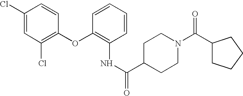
C1(Cl)=CC(Cl)=C(OC2=C(NC(C3CCN(C(C4CCCC4)=O)CC3)=O)C=CC=C2)C=C1
